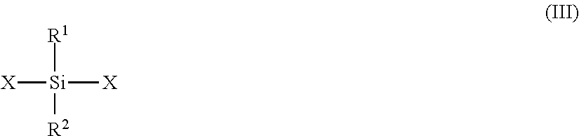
[X][Si]([X])([R1])[R2]
